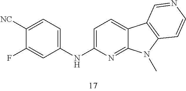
C1=C(NC2=CC=C([NC])C(F)=C2)N=C2C(=C1)C1=C(N2C)C=CN=C1
